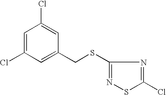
C1(SCC2=CC(Cl)=CC(Cl)=C2)=NSC(Cl)=N1
